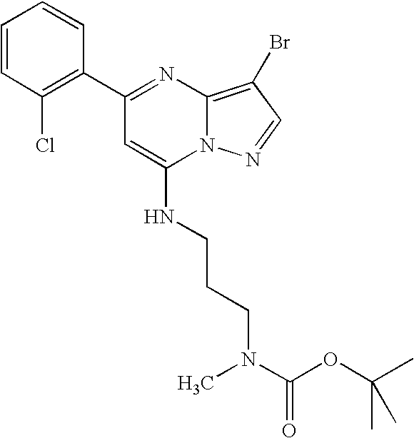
C1(C2=NC3=C(Br)C=NN3C(NCCCN(C(=O)OC(C)(C)C)C)=C2)=C(Cl)C=CC=C1
